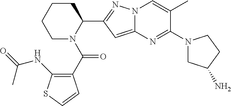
C1(C(=O)N2C(C3=NN4C(=C3)N=C(N3CC(N)CC3)C(C)=C4)CCCC2)=C(NC(C)=O)SC=C1
